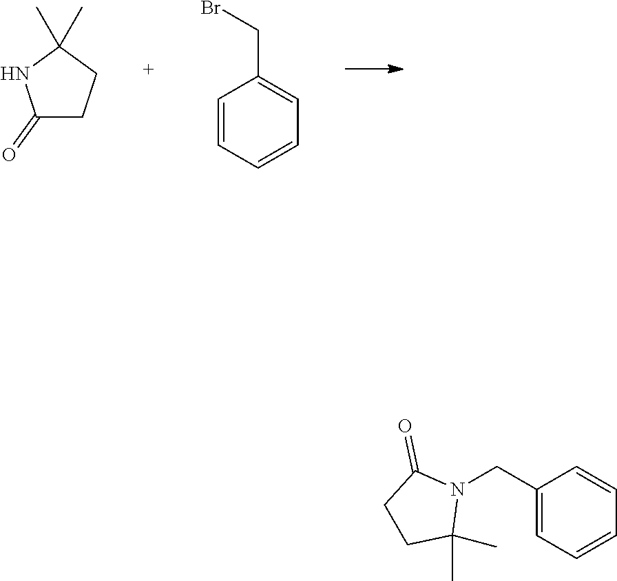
C1(=O)CCC(C)(C)N1.C1=CC=CC=C1CBr.C1(CN2C(=O)CCC2(C)C)=CC=CC=C1
